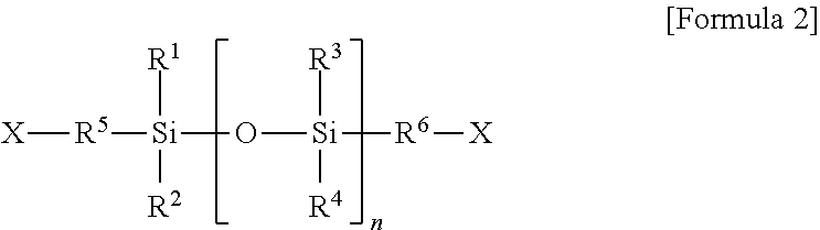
[X][R5][Si]([R1])([R2])O[Si]([R4])([R3])[R6][X]
